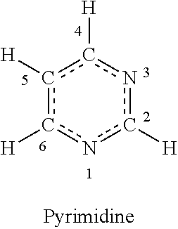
c1([H])nc([H])c([H])c([H])n1
